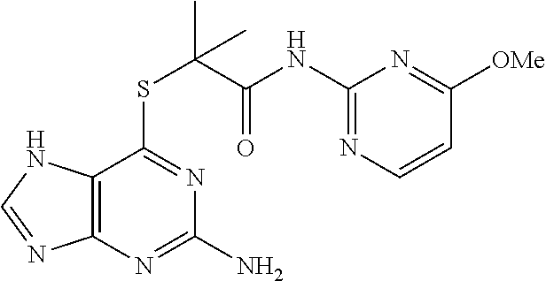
C12=C(N=C(N)N=C1SC(C(NC1=NC=CC([OMe])=N1)=O)(C)C)N=CN2
